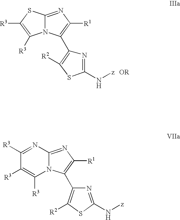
N12C(=NC([R1])=C1C1=C([R2])SC(N[z])=N1)SC([R3])=C2[R3].N12C(=NC([R1])=C1C1=C([R2])SC(N[z])=N1)N=C([R3])C([R3])=C2[R3]
